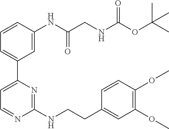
C1=CC(NC(CNC(OC(C)(C)C)=O)=O)=CC(C2=CC=NC(NCCC3=CC(OC)=C(OC)C=C3)=N2)=C1
